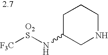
C1C(N[O2S][F3C])CNCC1
